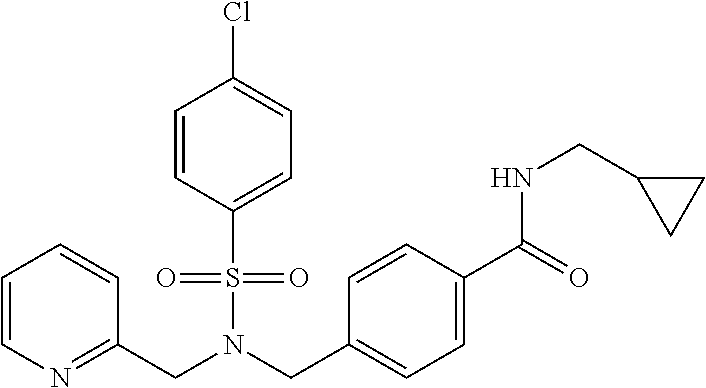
C1=CC(S(N(CC2=CC=C(C(NCC3CC3)=O)C=C2)CC2=NC=CC=C2)(=O)=O)=CC=C1Cl
